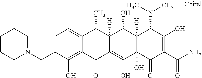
C12([H])C(O)(C(=O)C(C(N)=O)=C(O)C1N(C)C)C(O)=C1C([H])(C2O)C(C)C2=CC=C(CN3CCCCC3)C(O)=C2C1=O
